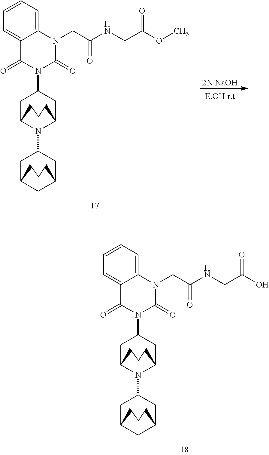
C1C2N(C3CC4CC(C3)CCC4)C(CC1N1C(=O)N(CC(NCC(OC)=O)=O)C3=CC=CC=C3C1=O)CCC2.[2N NaOH].C1C2N(C3CC4CC(C3)CCC4)C(CC1N1C(=O)N(CC(NCC(O)=O)=O)C3=CC=CC=C3C1=O)CCC2
